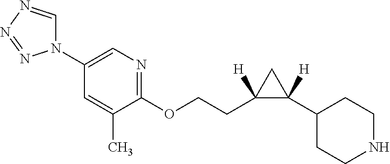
O(CCC1([H])C(C2CCNCC2)([H])C1)C1=NC=C(N2C=NN=N2)C=C1C
